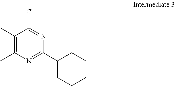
C1(C)=C(C)N=C(C2CCCCC2)N=C1Cl
